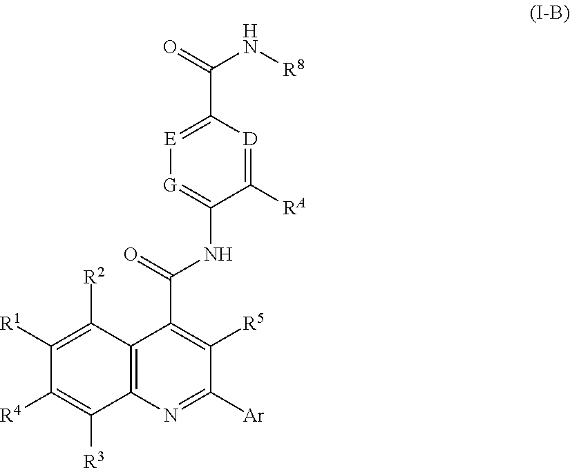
[Ar]C1=NC2=C(C(C(NC3=[G][E]=C(C(N[R8])=O)[D]=C3[RA])=O)=C1[R5])C([R2])=C([R1])C([R4])=C2[R3]
